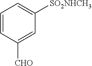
C1=CC([CHO])=CC([SO2NHCH3])=C1
